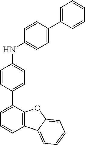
C1=CC(C2=CC=CC3=C2OC2=CC=CC=C32)=CC=C1NC1=CC=C(C2=CC=CC=C2)C=C1
